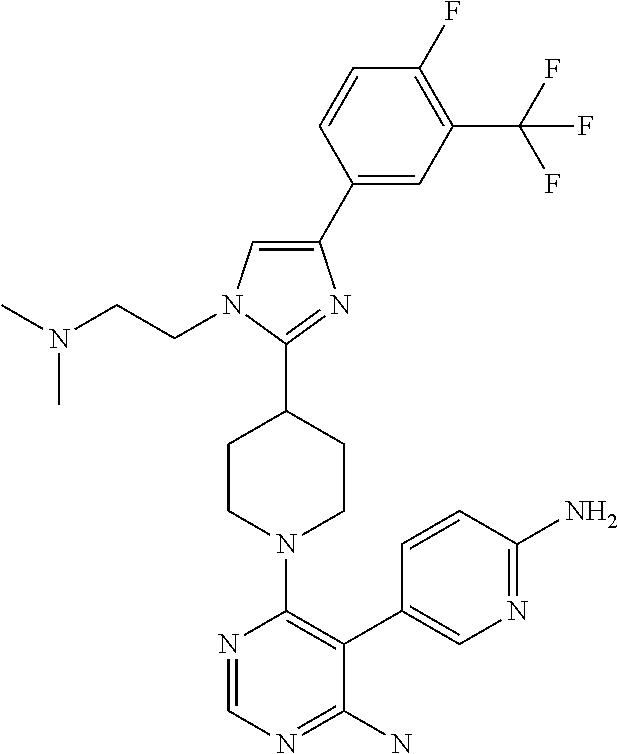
N(CCN1C=C(C2=CC(C(F)(F)F)=C(F)C=C2)N=C1C1CCN(C2=C(C3=CN=C(N)C=C3)C(N)=NC=N2)CC1)(C)C
